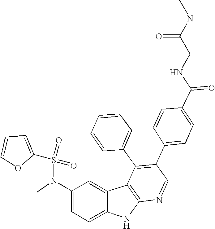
N(C1=CC=C2C(=C1)C1=C(N2)N=CC(C2=CC=C(C(NCC(N(C)C)=O)=O)C=C2)=C1C1=CC=CC=C1)(C)S(=O)(=O)C1=CC=CO1
